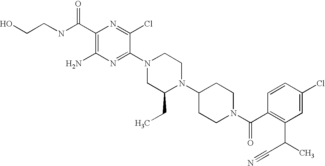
C1(C(NCCO)=O)=C(N)N=C(N2CC(CC)N(C3CCN(C(C4=C(C(C#N)C)C=C(Cl)C=C4)=O)CC3)CC2)C(Cl)=N1
